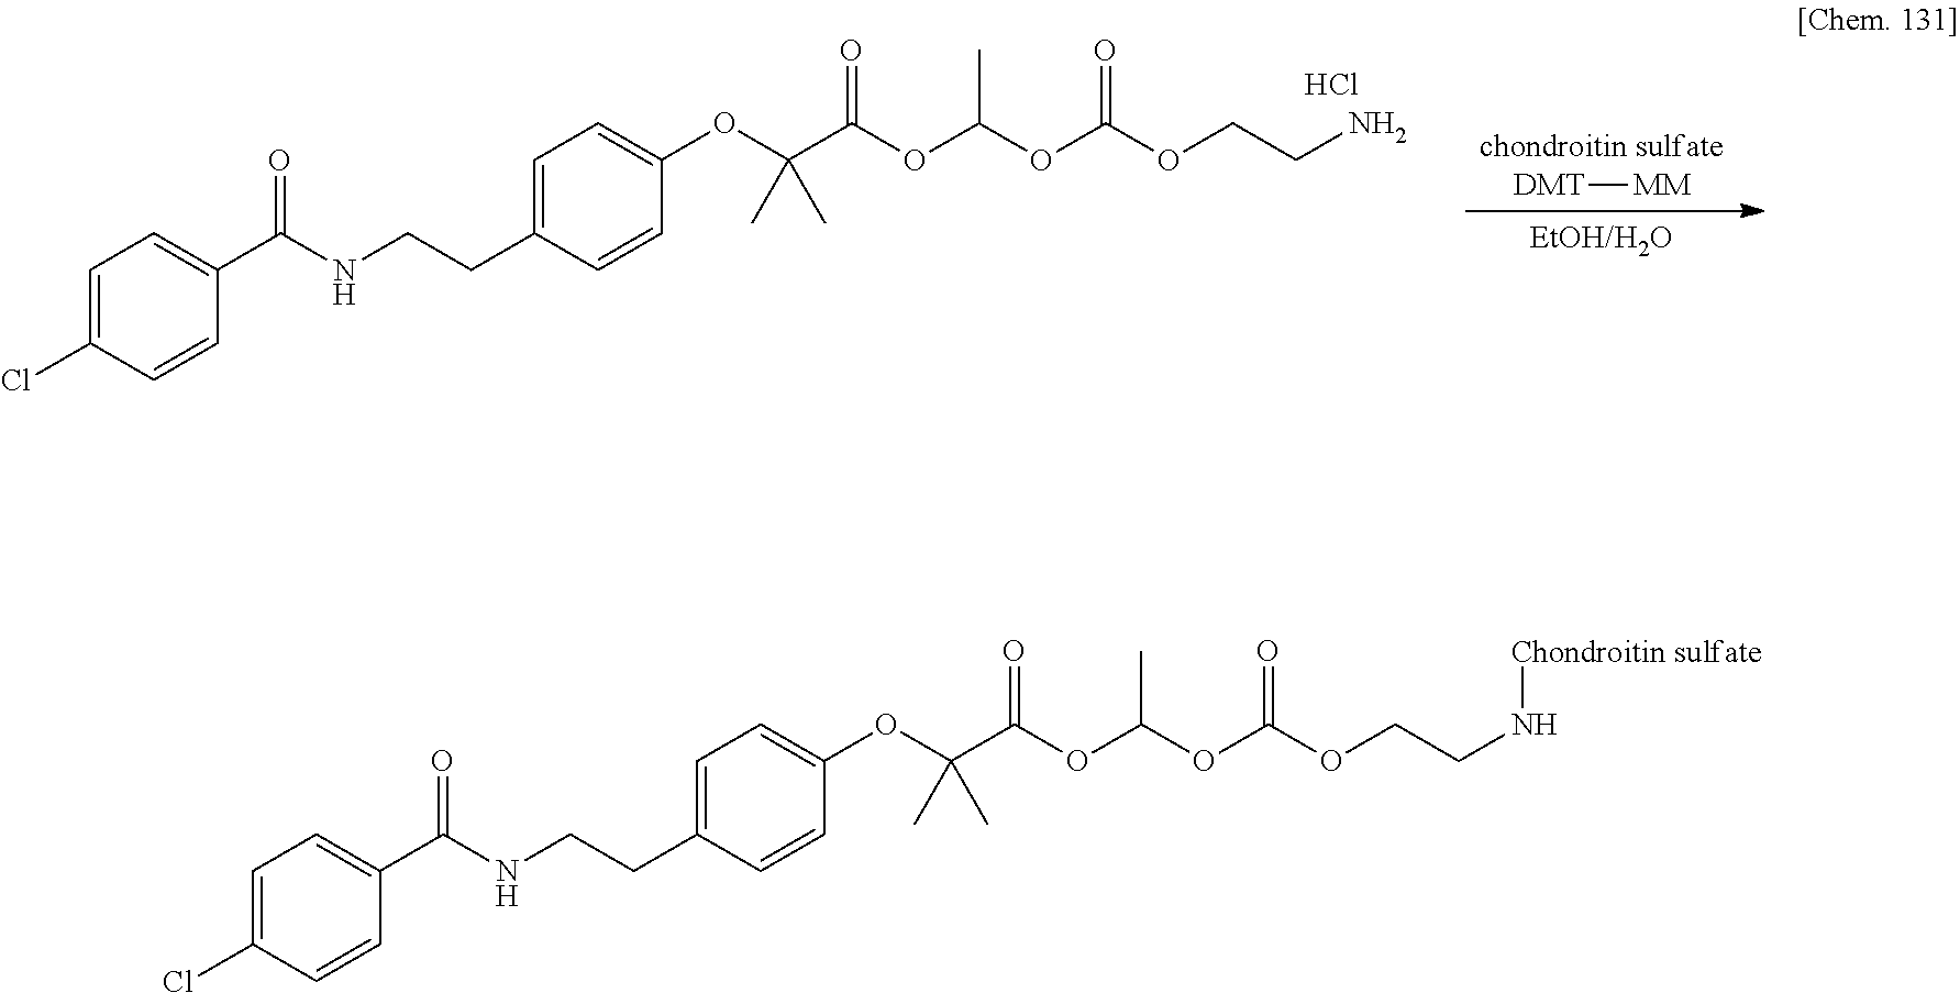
C1=C(Cl)C=CC(C(NCCC2=CC=C(OC(C(=O)OC(C)OC(OCCN[Chondroitin sulfate])=O)(C)C)C=C2)=O)=C1.C1=C(Cl)C=CC(C(NCCC2=CC=C(OC(C(=O)OC(C)OC(OCCN)=O)(C)C)C=C2)=O)=C1.Cl.[chondroitin sulfate].[DMT][MM].[EtOH/H2O]
